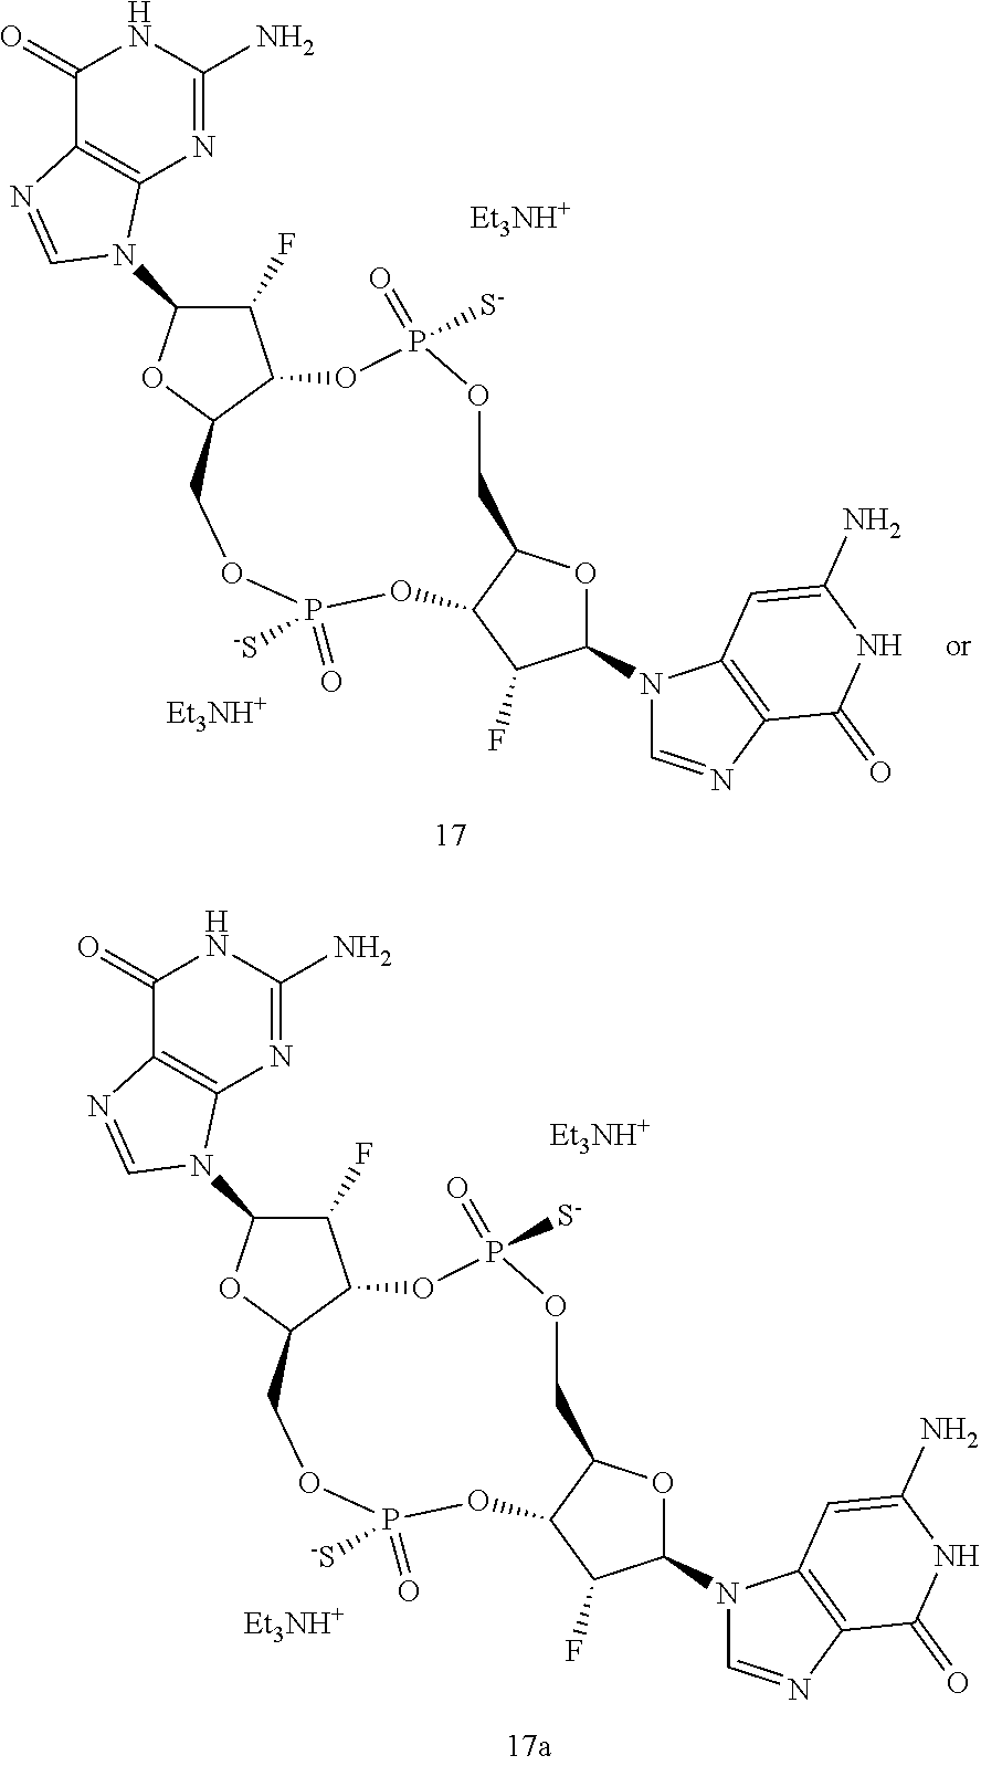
[Et3NH+].C1(F)C(N2C3=C(C(=O)NC(N)=N3)N=C2)OC2C1OP([S-])(=O)OCC1OC(N3C=NC4=C3C=C(N)NC4=O)C(F)C1OP([-S])(=O)OC2.[Et3NH+].[Et3NH+].C1(F)C(N2C3=C(C(=O)NC(N)=N3)N=C2)OC2C1OP([S-])(=O)OCC1OC(N3C=NC4=C3C=C(N)NC4=O)C(F)C1OP([-S])(=O)OC2.[Et3NH+]
